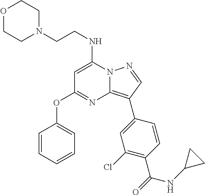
C(NC1=CC(OC2=CC=CC=C2)=NC2=C(C3=CC(Cl)=C(C(=O)NC4CC4)C=C3)C=NN12)CN1CCOCC1
